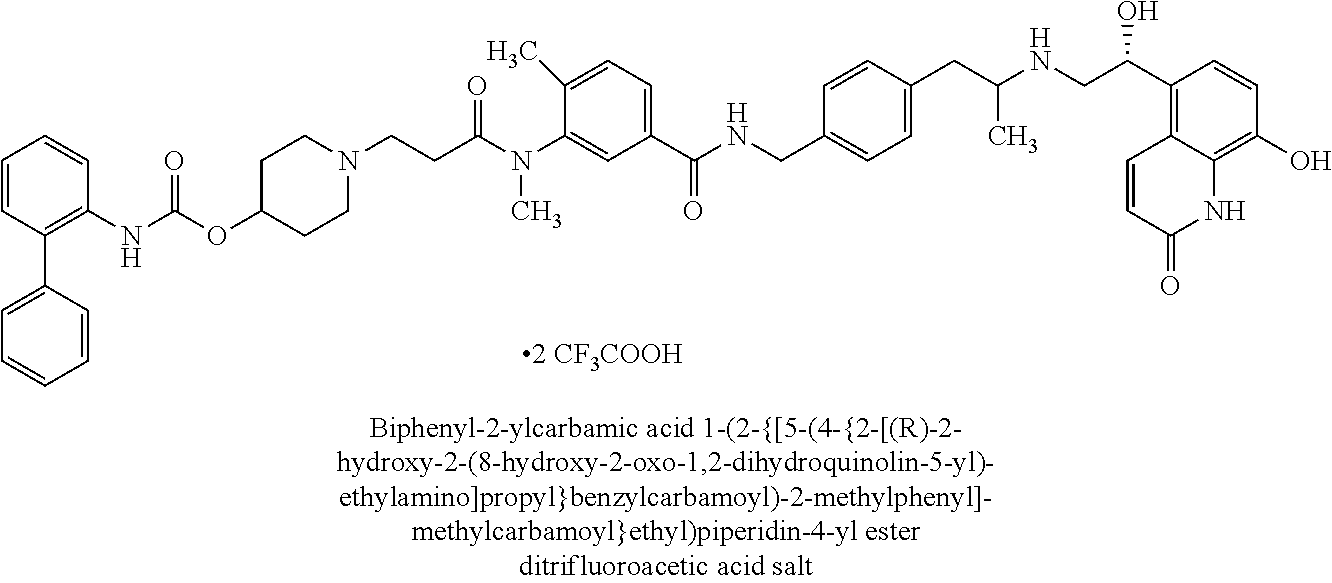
CN(C1=CC(C(NCC2=CC=C(CC(NCC(C3=C4C=CC(=O)NC4=C(O)C=C3)O)C)C=C2)=O)=CC=C1C)C(CCN1CCC(OC(NC2=C(C3=CC=CC=C3)C=CC=C2)=O)CC1)=O
